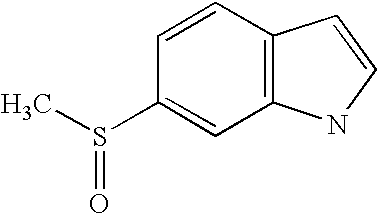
C1=CC(S(C)=O)=CC2=C1C=CN2
